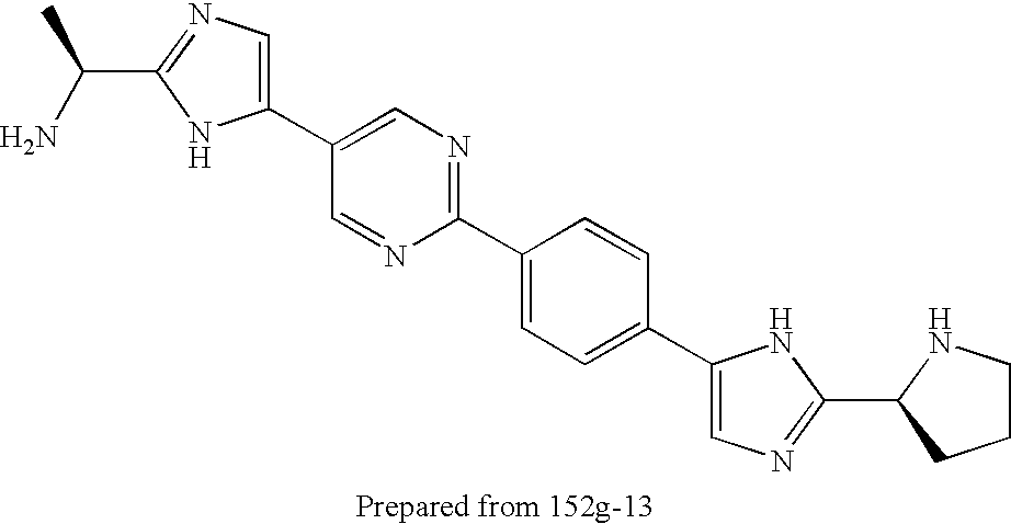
C1(C2=CN=C(C3=CC=C(C4=CN=C(C5NCCC5)N4)C=C3)N=C2)=CN=C(C(N)C)N1
